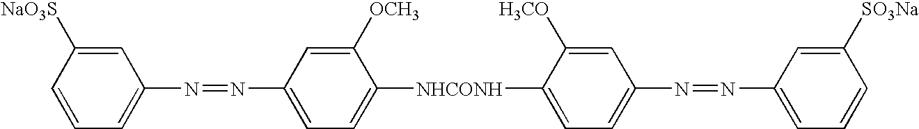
C1=C([NaO3S])C=CC=C1N=NC1=CC=C([NHCONH]C2=CC=C(N=NC3=CC=CC([SO3Na])=C3)C=C2[H3CO])C([OCH3])=C1
